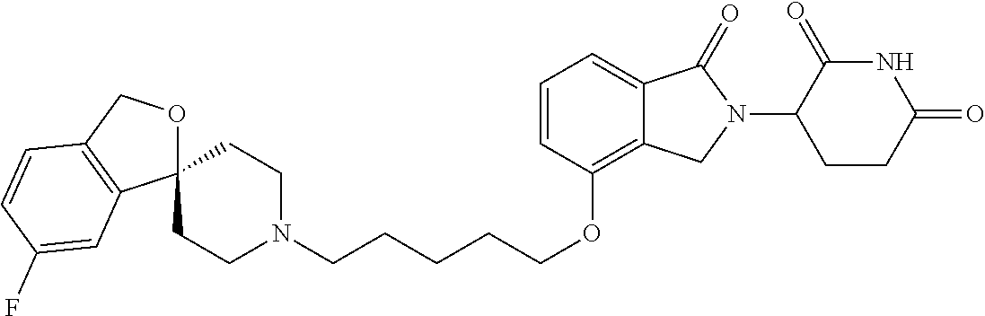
C(COC1=C2C(=CC=C1)C(=O)N(C1C(=O)NC(=O)CC1)C2)CCCN1CCC2(CC1)OCC1=C2C=C(F)C=C1
